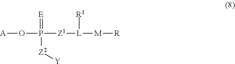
[A]OP([Z1][L]([M][R])[R1])(=[E])[Z2][Y]
